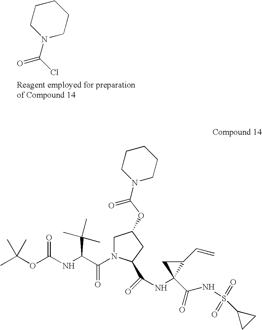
N1(C(Cl)=O)CCCCC1.CC(OC(NC(C(N1CC(OC(=O)N2CCCCC2)CC1C(=O)NC1(C(=O)NS(=O)(=O)C2CC2)C(C=C)C1)=O)C(C)(C)C)=O)(C)C
